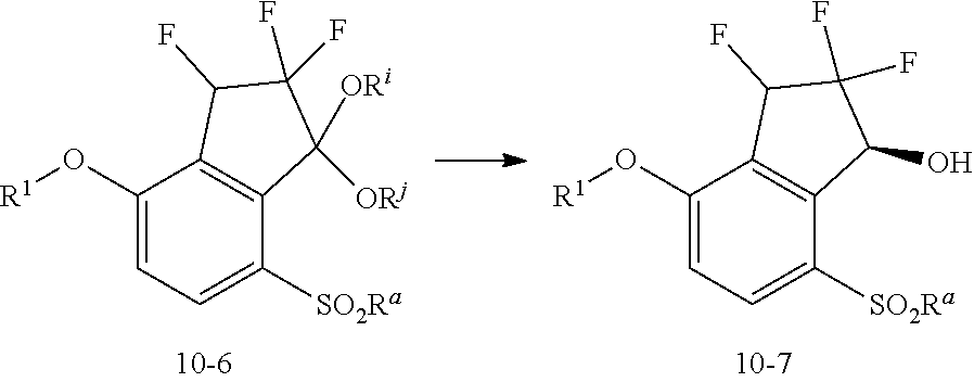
C1(O[R1])=CC=C([SO2Ra])C2=C1C(F)C(F)(F)C2([ORj])[ORi].C1(O[R1])=CC=C([SO2Ra])C2=C1C(F)C(F)(F)C2O
